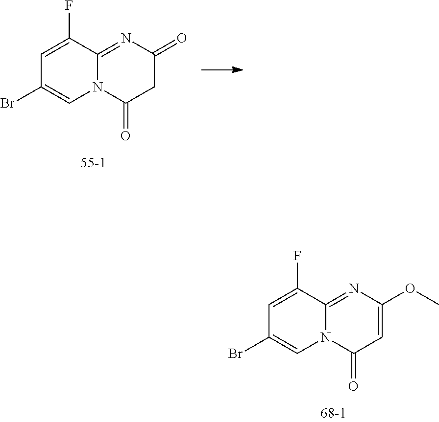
C1C(=O)N=C2N(C1=O)C=C(Br)C=C2F.C1=C(OC)N=C2N(C1=O)C=C(Br)C=C2F
